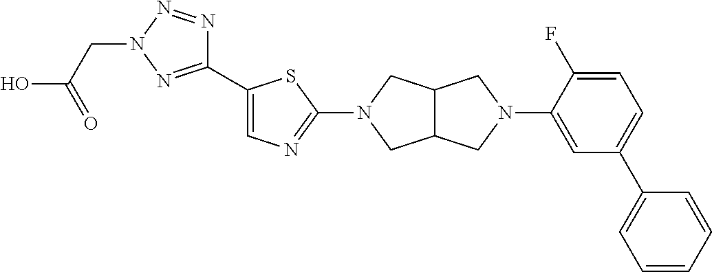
C1(C2=CN=C(N3CC4C(C3)CN(C3=CC(C5=CC=CC=C5)=CC=C3F)C4)S2)=NN(CC(O)=O)N=N1
